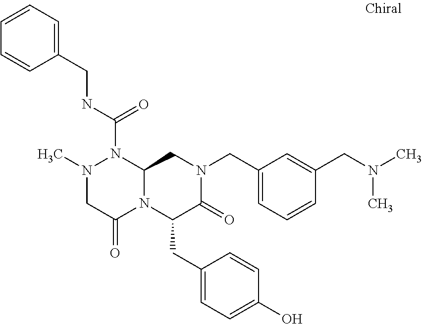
N1(C)CC(=O)N2C(N1C(NCC1=CC=CC=C1)=O)CN(CC1=CC=CC(CN(C)C)=C1)C(=O)C2CC1=CC=C(O)C=C1
